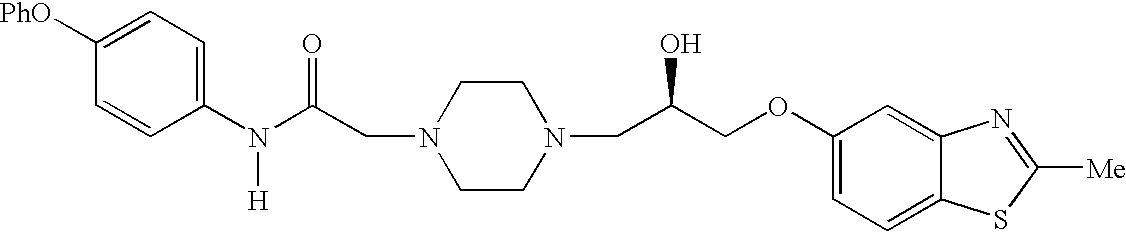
C1([PhO])=CC=C(N(C(CN2CCN(CC(COC3=CC=C4C(=C3)N=C([Me])S4)O)CC2)=O)[H])C=C1
